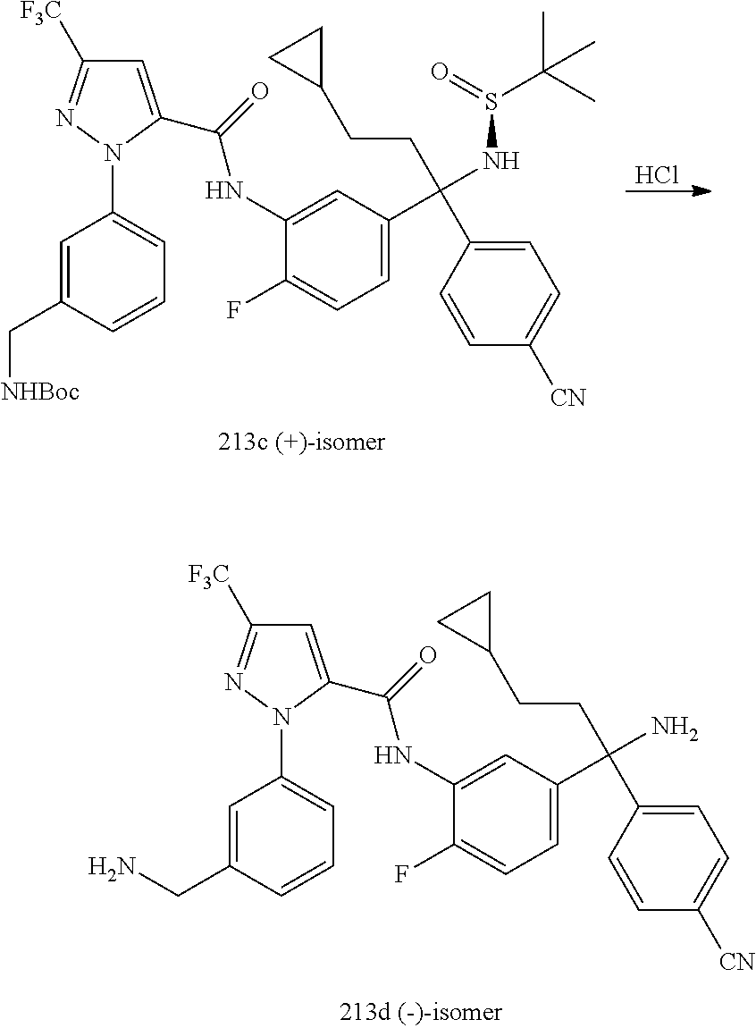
C1=C(CN)C=CC=C1N1C(C(=O)NC2=CC(C(CCC3CC3)(C3=CC=C([CN])C=C3)N)=CC=C2F)=CC([F3C])=N1.C1=C(C[NHBoc])C=CC=C1N1C(C(=O)NC2=CC(C(CCC3CC3)(C3=CC=C([CN])C=C3)NS(C(C)(C)C)=O)=CC=C2F)=CC([F3C])=N1.Cl
